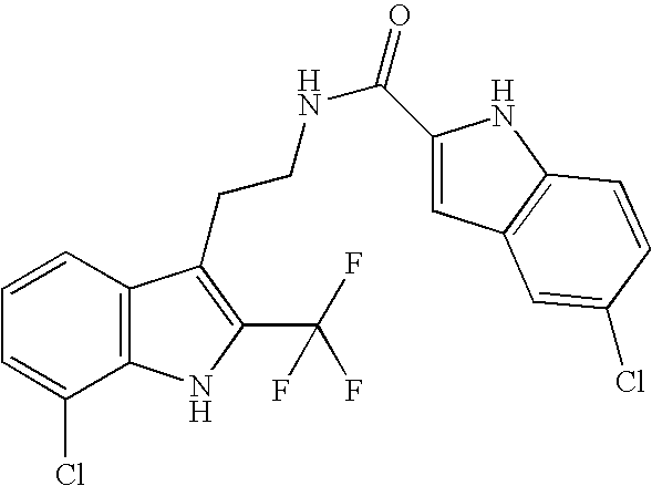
C1=CC2=C(C(Cl)=C1)NC(C(F)(F)F)=C2CCNC(=O)C1=CC2=C(N1)C=CC(Cl)=C2
